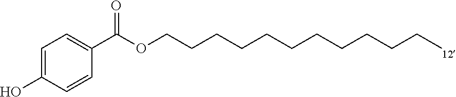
C1(O)=CC=C(C(OCCCCCCCCCCCC)=O)C=C1
